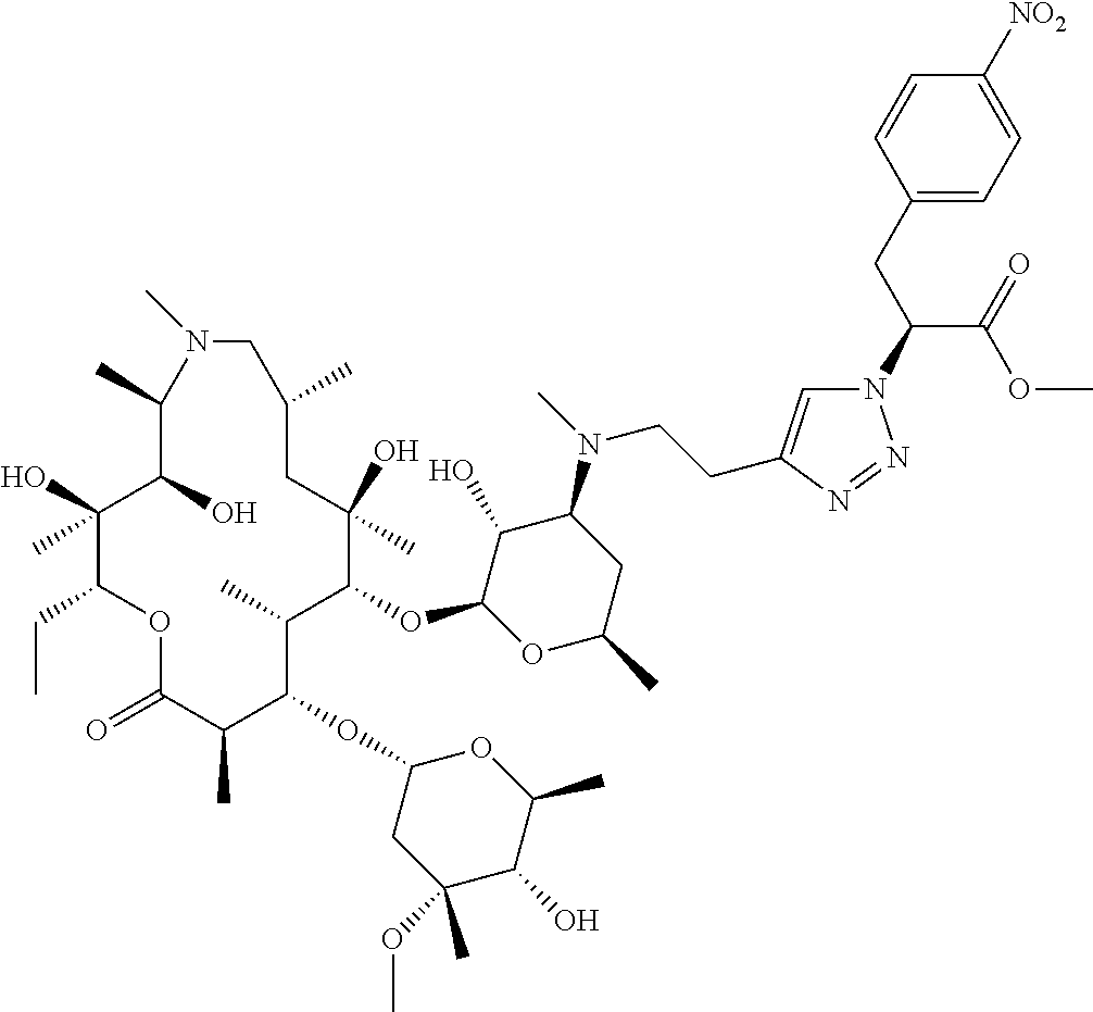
C1(O)C(OC2C(C)C(OC3CC(OC)(C)C(O)C(C)O3)C(C)C(=O)OC(CC)C(O)(C)C(O)C(C)N(C)CC(C)CC2(O)C)OC(C)CC1N(C)CCC1=CN(C(C(=O)OC)CC2=CC=C([NO2])C=C2)N=N1
